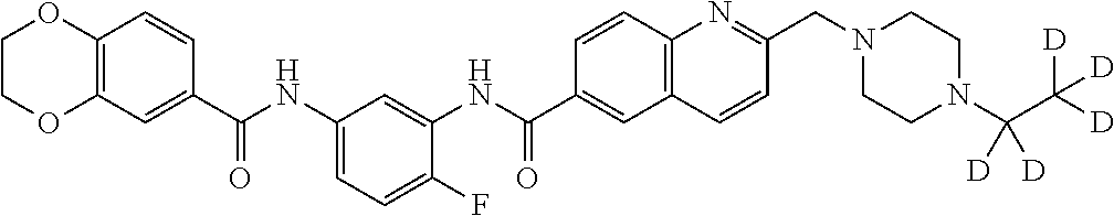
C12=C(C=C(C(NC3=CC=C(F)C(NC(C4=CC5=C(C=C4)N=C(CN4CCN(C(C([D])([D])[D])([D])[D])CC4)C=C5)=O)=C3)=O)C=C1)OCCO2
